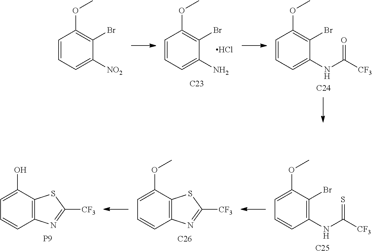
C1=CC=C(N)C(Br)=C1OC.Cl.C1=CC=C(NC([CF3])=O)C(Br)=C1OC.C1=CC=C([NO2])C(Br)=C1OC.[C23].[C24].C1=C(O)C2=C(C=C1)N=C([CF3])S2.C1=C(OC)C2=C(C=C1)N=C([CF3])S2.C1=C(OC)C(Br)=C(NC([CF3])=S)C=C1.[P9].[C26].[C25]
